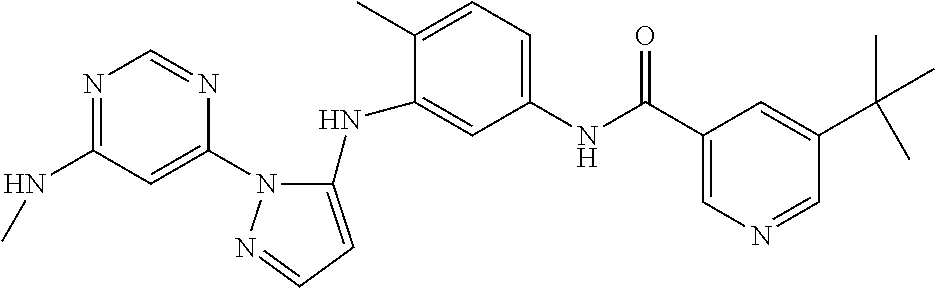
N1=C(NC)C=C(N2C(NC3=CC(NC(C4=CN=CC(C(C)(C)C)=C4)=O)=CC=C3C)=CC=N2)N=C1
